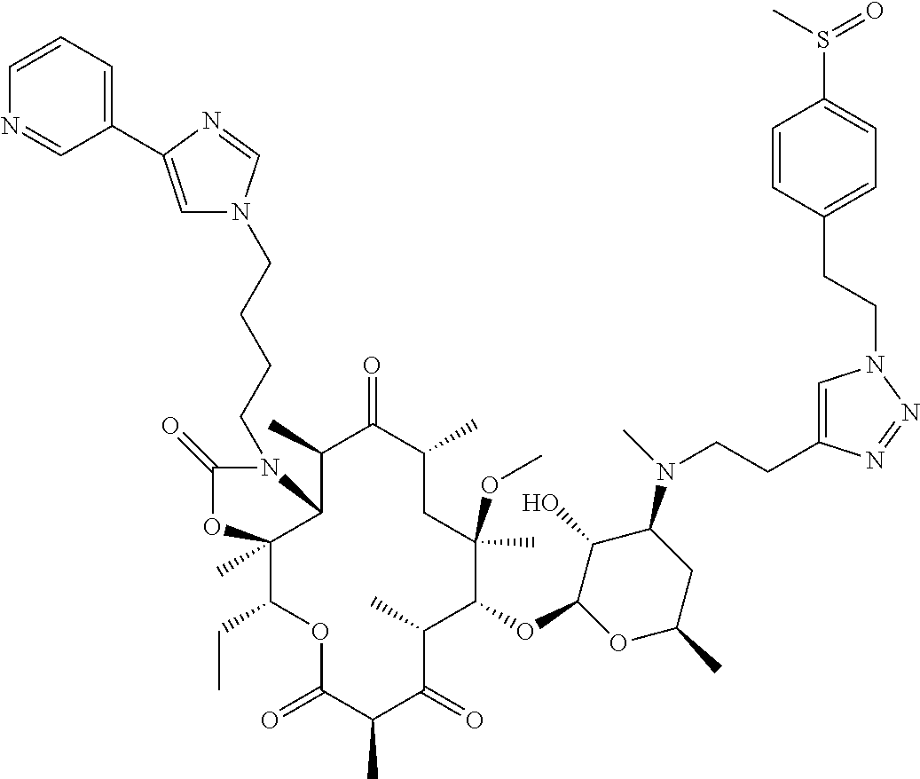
O(C1C(C)C(=O)C(C)C(=O)OC(CC)C2(C)C(C(C)C(=O)C(C)CC1(OC)C)N(CCCCN1C=C(C3=CC=CN=C3)N=C1)C(=O)O2)C1C(O)C(N(C)CCC2=CN(CCC3=CC=C(S(C)=O)C=C3)N=N2)CC(C)O1
